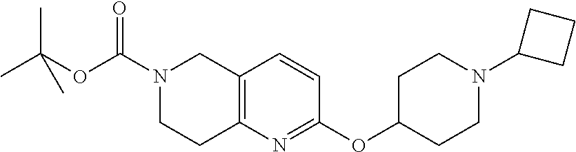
C12=C(N=C(OC3CCN(C4CCC4)CC3)C=C1)CCN(C(OC(C)(C)C)=O)C2
